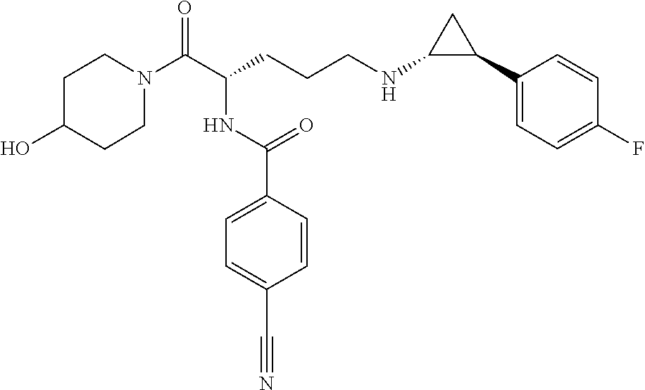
C1N(C(C(CCCNC2C(C3=CC=C(F)C=C3)C2)NC(C2=CC=C(C#N)C=C2)=O)=O)CCC(O)C1
